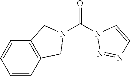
O=C(N1N=NC=C1)N1CC2=C(C1)C=CC=C2
